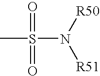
O=S(C)(=O)N([R50])[R51]
